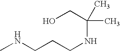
CNCCCNC(CO)(C)C
